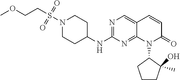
N1(S(CCOC)(=O)=O)CCC(NC2=NC=C3C(=N2)N(C2CCCC2(C)O)C(=O)C=C3)CC1
